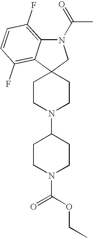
C1CN(C2CCN(C(OCC)=O)CC2)CCC12CN(C(=O)C)C1=C(F)C=CC(F)=C21
